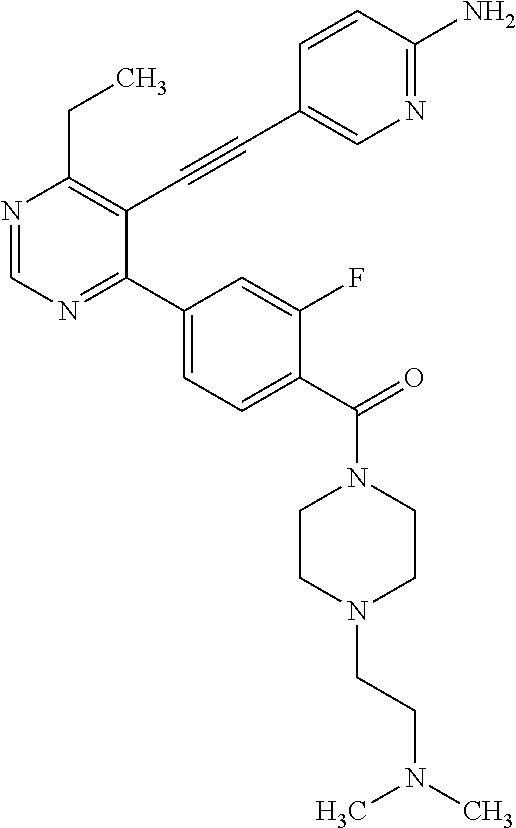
N1=CN=C(C2=CC=C(C(=O)N3CCN(CCN(C)C)CC3)C(F)=C2)C(C#CC2=CN=C(N)C=C2)=C1CC
